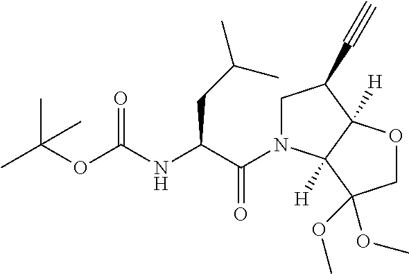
O(C(NC(C(N1CC(C#C)C2([H])C1([H])C(OC)(OC)CO2)=O)CC(C)C)=O)C(C)(C)C
